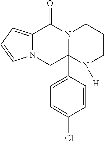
C12=CC=CN1CC1(C3=CC=C(Cl)C=C3)N(C2=O)CCCN1[H]
